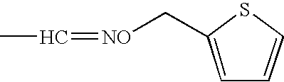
[NO](=CC)CC1=CC=CS1
